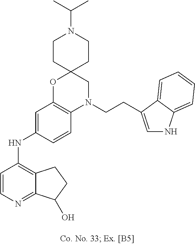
C1=CN=C2C(=C1NC1=CC3=C(C=C1)N(CCC1=CNC4=CC=CC=C41)CC1(O3)CCN(C(C)C)CC1)CCC2O
